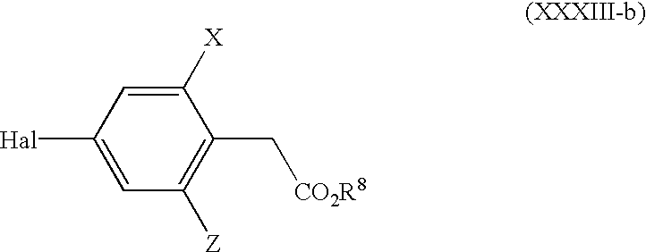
C1([Hal])=CC([Z])=C(C[CO2R8])C([X])=C1
